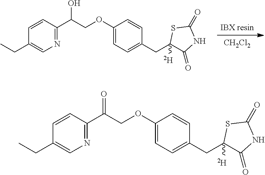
[CH2Cl2].N1=C(C(COC2=CC=C(CC3([D])C(=O)NC(=O)S3)C=C2)O)C=CC(CC)=C1.N1=C(C(COC2=CC=C(CC3([D])C(=O)NC(=O)S3)C=C2)=O)C=CC(CC)=C1
